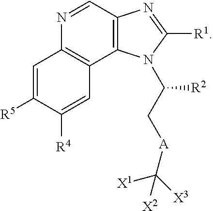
C12=C(C=NC3=C1C=C([R4])C([R5])=C3)N=C([R1])N2C(C[A]C([X2])([X3])[X1])[R2]
